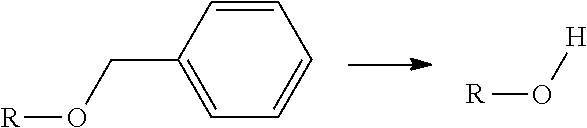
C1=CC(CO[R])=CC=C1.[R]O[H]
